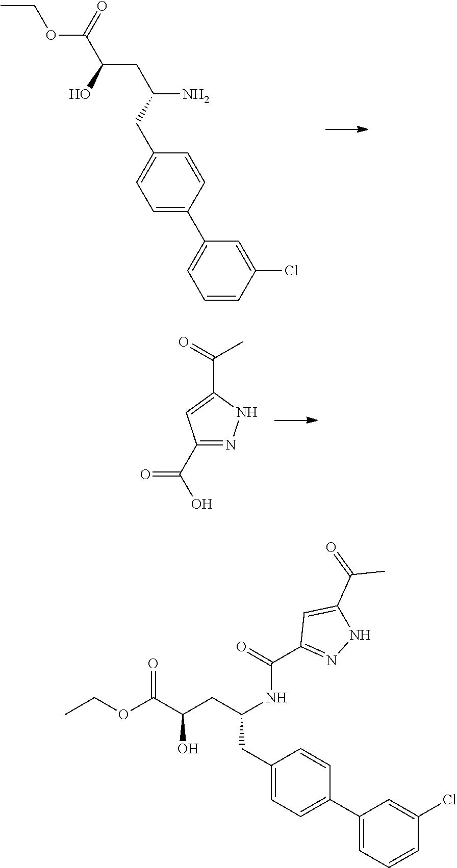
CCOC(=O)C(CC(CC1=CC=C(C2=CC=CC(Cl)=C2)C=C1)N)O.C1(C(=O)O)=NNC(C(=O)C)=C1.C1(CC(CC(O)C(OCC)=O)NC(C2=NNC(C(C)=O)=C2)=O)=CC=C(C2=CC=CC(Cl)=C2)C=C1
